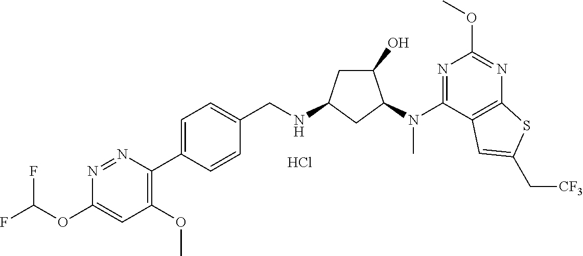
C1(OC(F)F)=CC(OC)=C(C2=CC=C(CNC3CC(O)C(N(C4=NC(OC)=NC5=C4C=C(C[CF3])S5)C)C3)C=C2)N=N1.Cl
